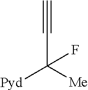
C#CC([Pyd])([Me])F
